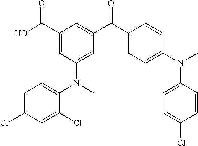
C1(C(O)=O)=CC(N(C2=CC=C(Cl)C=C2Cl)C)=CC(C(C2=CC=C(N(C)C3=CC=C(Cl)C=C3)C=C2)=O)=C1
